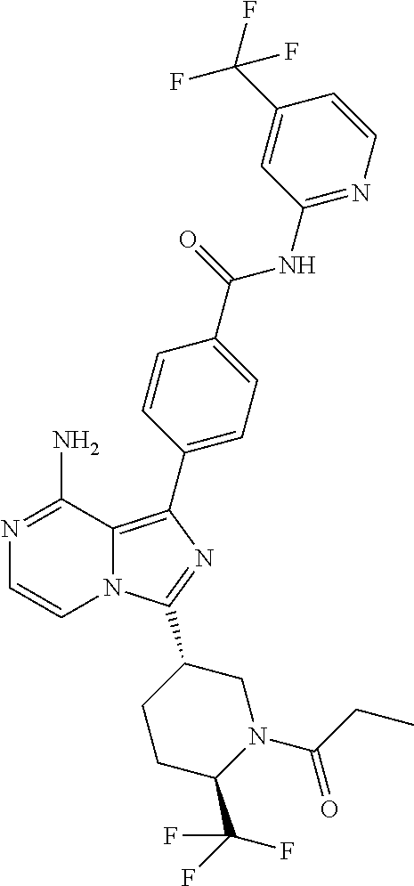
N12C(=C(C3=CC=C(C(=O)NC4=NC=CC(C(F)(F)F)=C4)C=C3)N=C1C1CCC(C(F)(F)F)N(C(CC)=O)C1)C(N)=NC=C2
